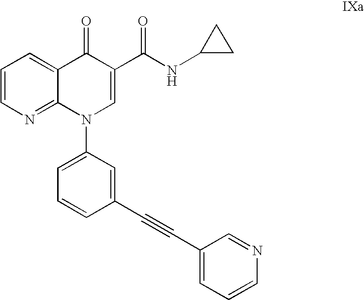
C1=CN=C2C(=C1)C(=O)C(C(NC1CC1)=O)=CN2C1=CC=CC(C#CC2=CC=CN=C2)=C1
